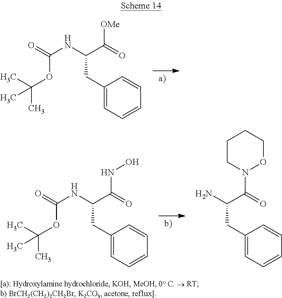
C1(CC(NC(=O)OC(C)(C)C)C(=O)[OMe])=CC=CC=C1.C1(CC(NC(=O)OC(C)(C)C)C(=O)NO)=CC=CC=C1.C1(CC(N)C(=O)N2OCCCC2)=CC=CC=C1
